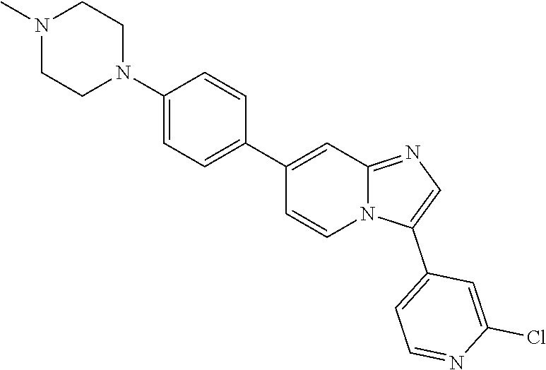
N12C(=NC=C1C1=CC=NC(Cl)=C1)C=C(C1=CC=C(N3CCN(C)CC3)C=C1)C=C2
